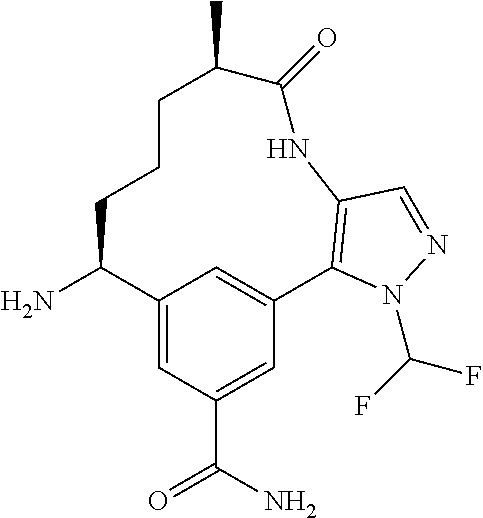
C12=CC(C(N)=O)=CC(=C1)C1=C(NC(=O)C(C)CCCC2N)C=NN1C(F)F
